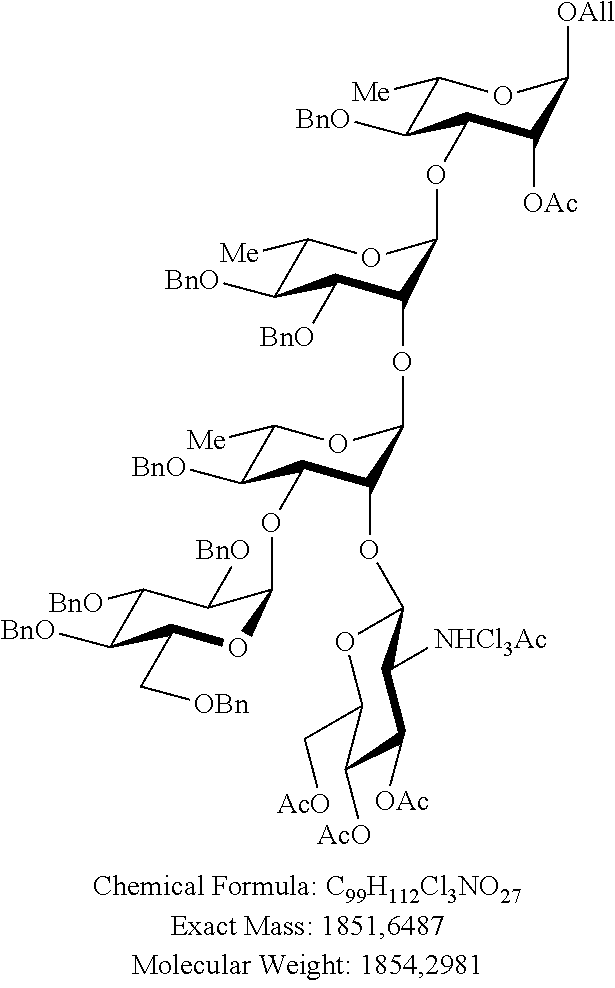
C1([BnO])C([BnO])C(C[OBn])OC(OC2C([BnO])C([Me])OC(OC3C([BnO])C([BnO])C([Me])OC3OC3C([BnO])C([Me])OC([OAll])C3[OAc])C2OC2OC(C[AcO])C([AcO])C([OAc])C2[NHCl3Ac])C1[BnO]
